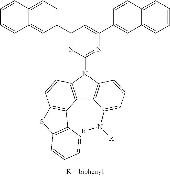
C1(C2=CC=C3C(=C2)C=CC=C3)=NC(N2C3=C(C4=C2C=CC2=C4C4=C(S2)C=CC=C4)C(N([R])[R])=CC=C3)=NC(C2=CC3=CC=CC=C3C=C2)=C1
